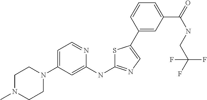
C1N(C)CCN(C2=CC=NC(NC3=NC=C(C4=CC(C(NCC(F)(F)F)=O)=CC=C4)S3)=C2)C1
